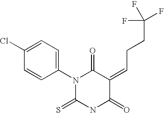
ClC1=CC=C(N2C(=O)C(=CCCC(F)(F)F)C(=O)NC2=S)C=C1
